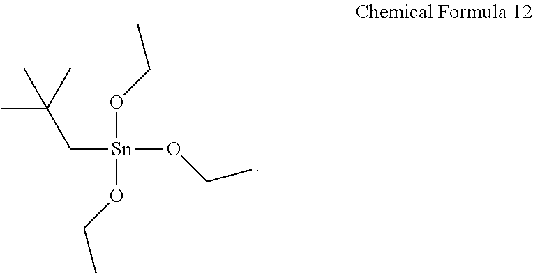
C([Sn](OCC)(OCC)OCC)C(C)(C)C
